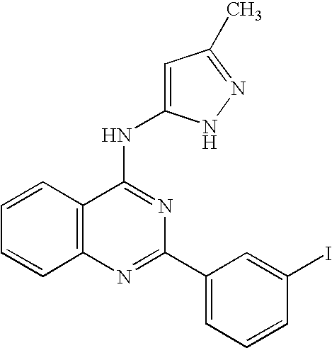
C12=C(N=C(C3=CC=CC(I)=C3)N=C1NC1=CC(C)=NN1)C=CC=C2
